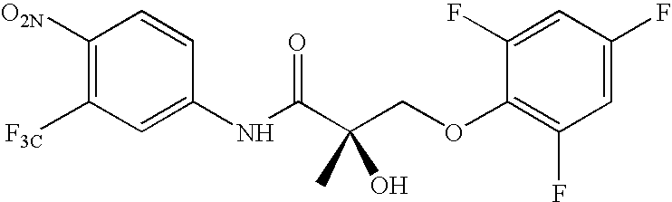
C1([O2N])=C([F3C])C=C(NC(C(COC2=C(F)C=C(F)C=C2F)(O)C)=O)C=C1
